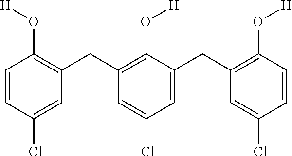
C1=CC(Cl)=CC(CC2=C(O[H])C(CC3=C(O[H])C=CC(Cl)=C3)=CC(Cl)=C2)=C1O[H]
